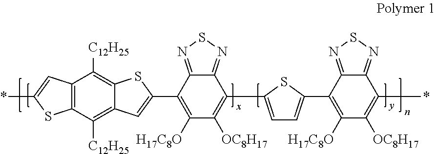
C12=C(C([C12H25])=C3C(=C1[C12H25])SC(C1=C([H17C8O])C([OC8H17])=C(C4=CC=C(C5=C([H17C8O])C([OC8H17])=C(*)C6=NSN=C56)S4)C4=NSN=C14)=C3)SC(*)=C2
